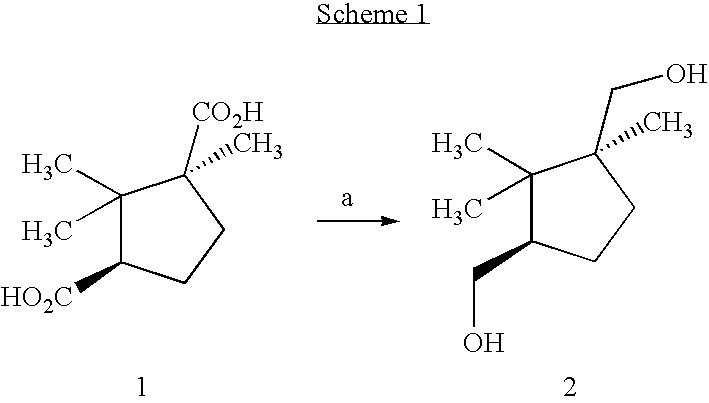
C1(C)(C)C([HO2C])CCC1(C)[CO2H].C1(C)(C)C(CO)CCC1(CO)C
